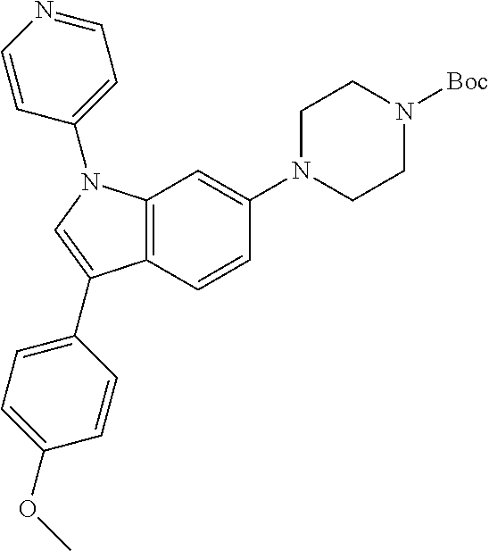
C12=C(C=CC(N3CCN([Boc])CC3)=C1)C(C1=CC=C(OC)C=C1)=CN2C1=CC=NC=C1
